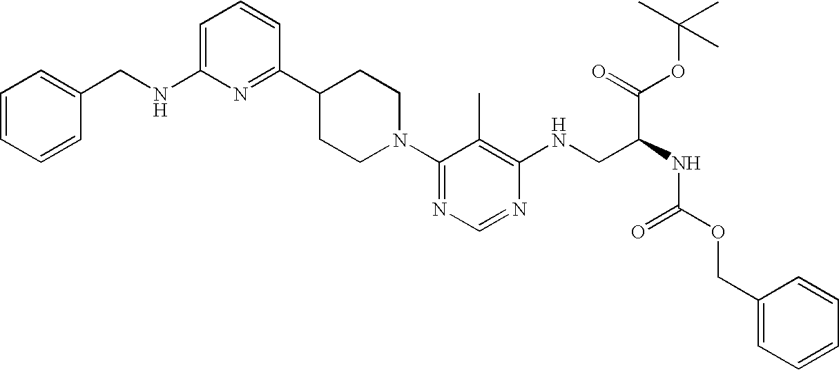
C1=C(NCC2=CC=CC=C2)N=C(C2CCN(C3=NC=NC(NCC(NC(OCC4=CC=CC=C4)=O)C(OC(C)(C)C)=O)=C3C)CC2)C=C1
